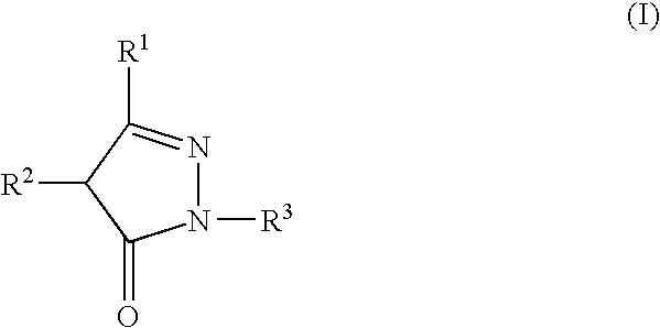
N1([R3])N=C([R1])C([R2])C1=O
